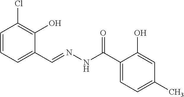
C1=CC=C(C=NNC(=O)C2=CC=C(C)C=C2O)C(O)=C1Cl
